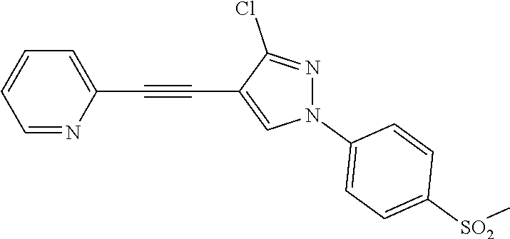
C1=NC(C#CC2=CN(C3=CC=C([SO2]C)C=C3)N=C2Cl)=CC=C1
